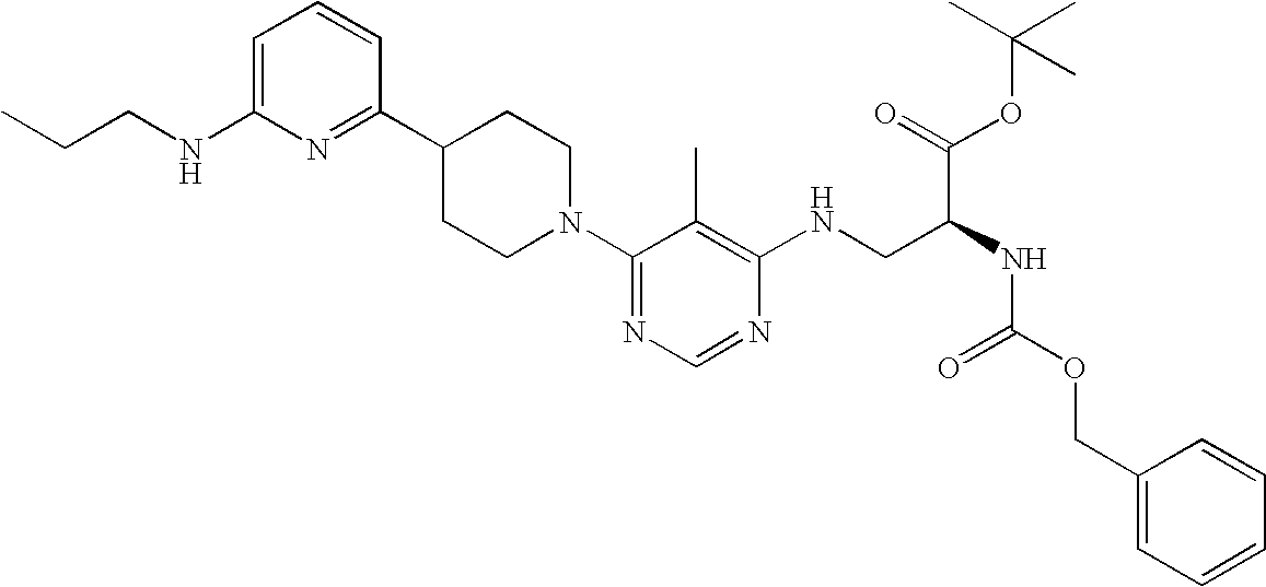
C1=C(NCCC)N=C(C2CCN(C3=NC=NC(NCC(NC(OCC4=CC=CC=C4)=O)C(=O)OC(C)(C)C)=C3C)CC2)C=C1
